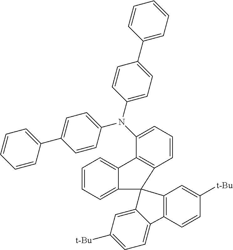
C1=CC=C(C2=CC=C(N(C3=CC=CC4=C3C3=CC=CC=C3C43C4=CC([t-Bu])=CC=C4C4=C3C=C([t-Bu])C=C4)C3=CC=C(C4=CC=CC=C4)C=C3)C=C2)C=C1
